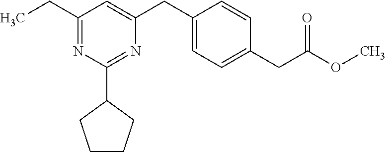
C1CCC(C2=NC(CC3=CC=C(CC(OC)=O)C=C3)=CC(CC)=N2)C1
